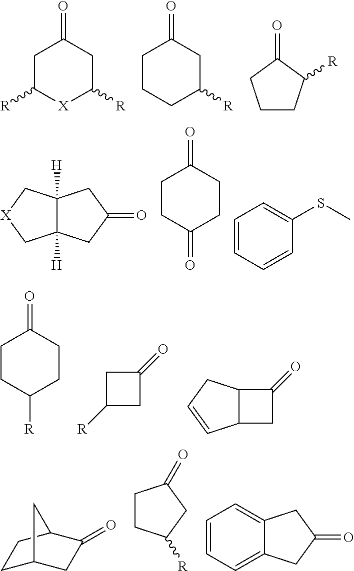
C1C([R])[X]C([R])CC1=O.C1CCC([R])CC1=O.C1CC([R])C(=O)C1.C12([H])C([H])(C[X]C1)CC(=O)C2.C1CC(=O)CCC1=O.C1=CC=CC(SC)=C1.C1CC([R])CCC1=O.C1C([R])CC1=O.C12C(CC=C1)C(=O)C2.C1C2CC(=O)C(C1)C2.C1CC([R])CC1=O.C1=CC=C2C(=C1)CC(=O)C2
